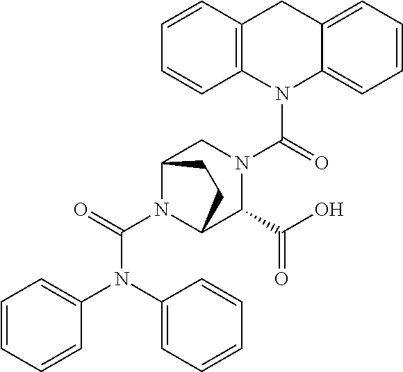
N(C(N1C2C(C(O)=O)N(C(=O)N3C4=CC=CC=C4CC4=C3C=CC=C4)CC1CC2)=O)(C1=CC=CC=C1)C1=CC=CC=C1
